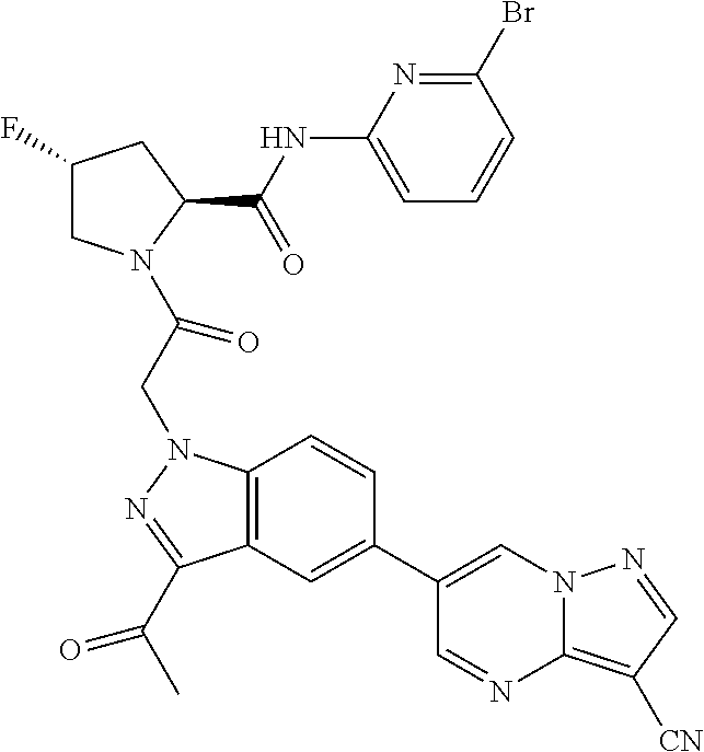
C1(F)CN(C(CN2C3=C(C(C(C)=O)=N2)C=C(C2=CN4C(=C([CN])C=N4)N=C2)C=C3)=O)C(C(NC2=CC=CC(Br)=N2)=O)C1
